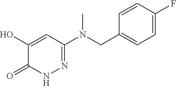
C1=C(CN(C2=NNC(=O)C(O)=C2)C)C=CC(F)=C1
